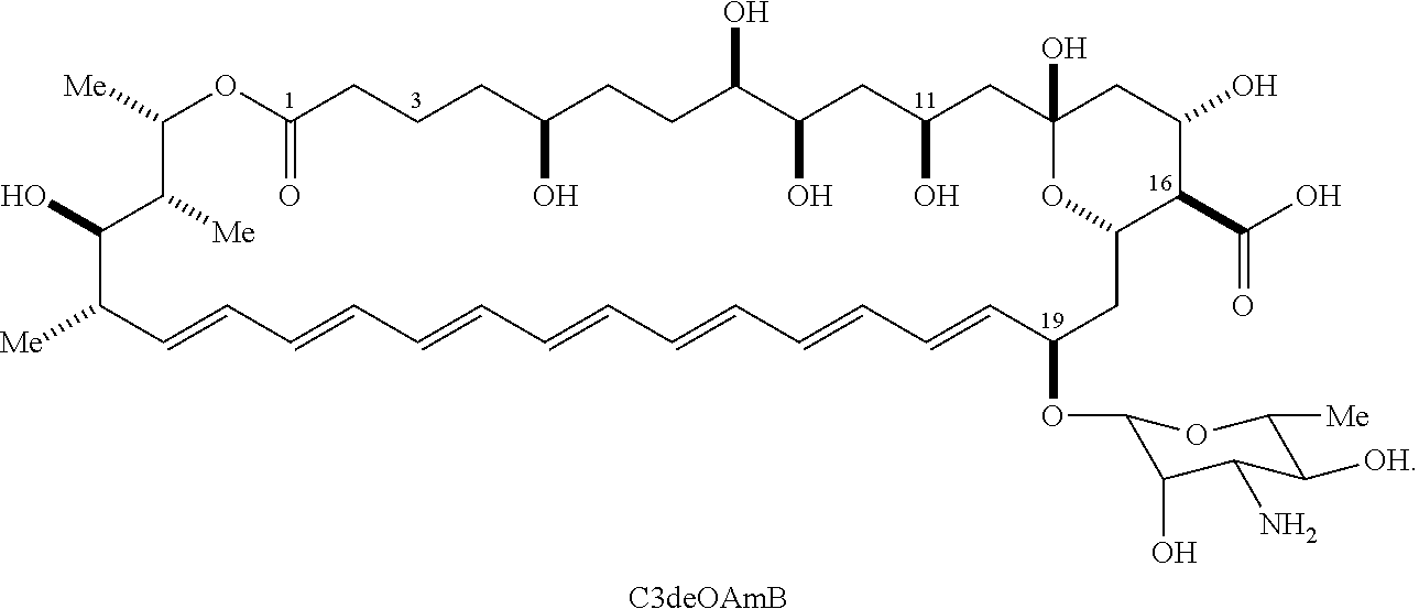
[Me]C1C=CC=CC=CC=CC=CC=CC=CC(OC2C(O)C(N)C([OH])C([Me])O2)CC2C(C(O)=O)C(O)CC(O)(CC(O)CC(O)C(O)CCC(O)CCCC(=O)OC([Me])C([Me])C1O)O2.[C3deOAmB]
